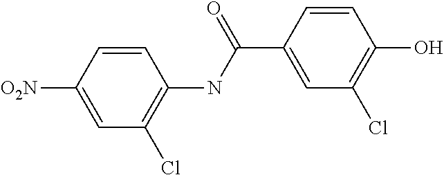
C1=C([O2N])C=CC(NC(C2=CC(Cl)=C(O)C=C2)=O)=C1Cl
